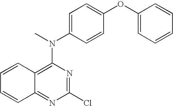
C12=NC(Cl)=NC(N(C3=CC=C(OC4=CC=CC=C4)C=C3)C)=C1C=CC=C2
